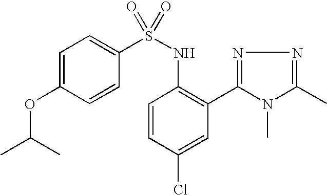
C1=C(OC(C)C)C=CC(S(NC2=C(C3=NN=C(C)N3C)C=C(Cl)C=C2)(=O)=O)=C1
